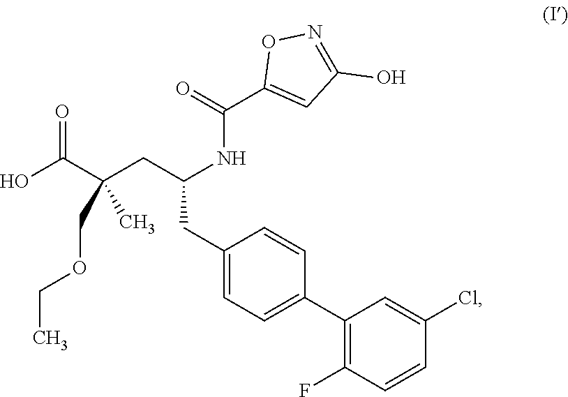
OC(C(CC(NC(C1=CC(O)=NO1)=O)CC1=CC=C(C2=C(F)C=CC(Cl)=C2)C=C1)(C)COCC)=O
